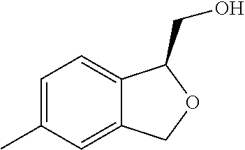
C1=C(C)C=C2C(=C1)C(CO)OC2
